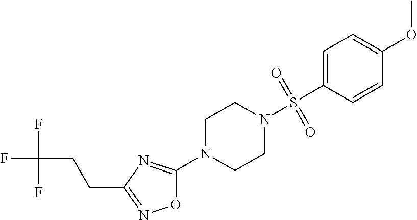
O1C(N2CCN(S(C3=CC=C(OC)C=C3)(=O)=O)CC2)=NC(CCC(F)(F)F)=N1
